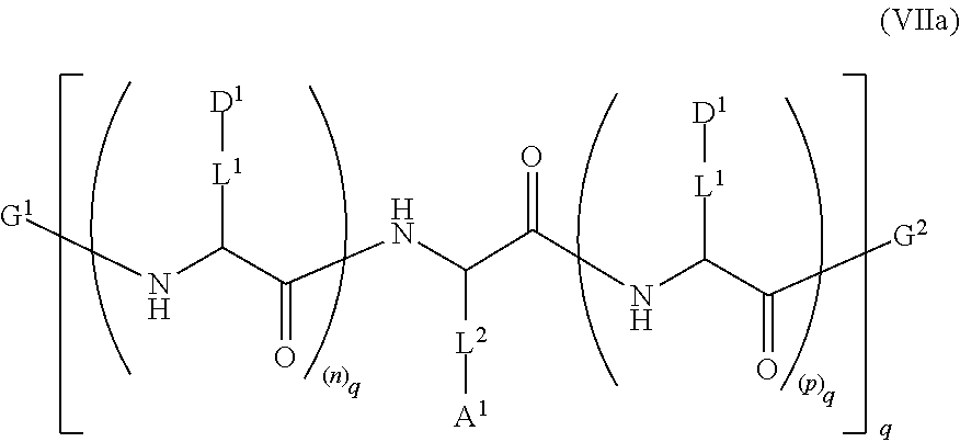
[G1]NC(C(NC(C(NC(C([G2])=O)[L1][D1])=O)[L2][A1])=O)[L1][D1]
